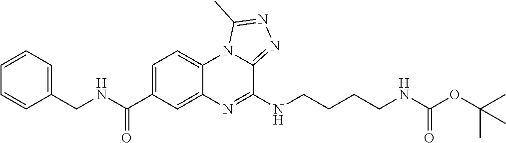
C1=C(C(NCC2=CC=CC=C2)=O)C=C2C(=C1)N1C(=NN=C1C)C(NCCCCNC(OC(C)(C)C)=O)=N2
